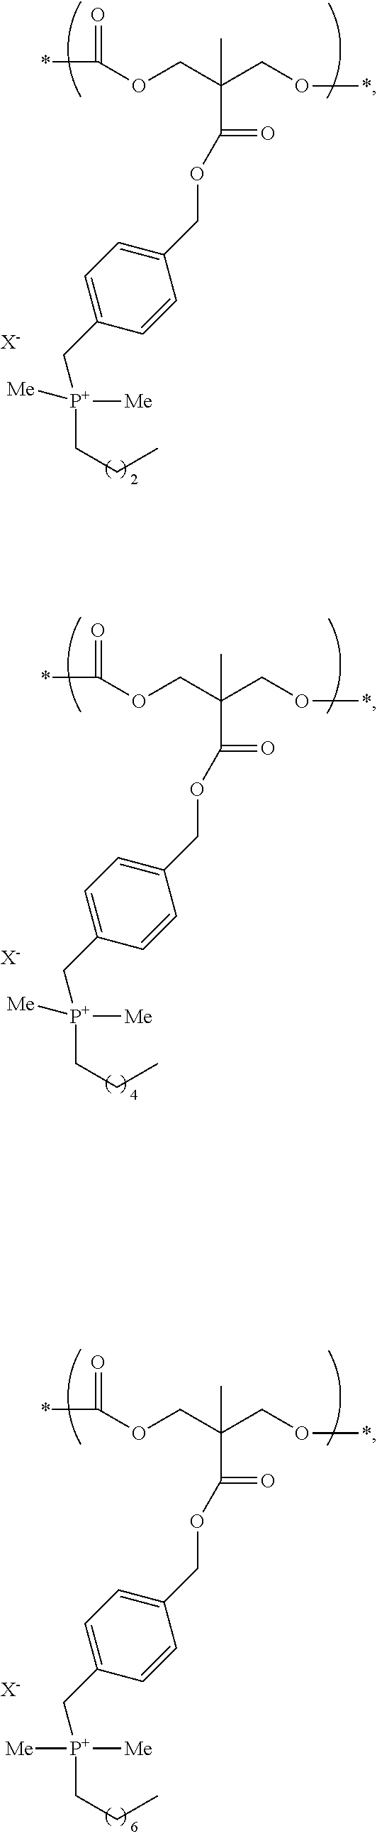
[X-].*C(OCC(CO*)(C)C(OCC1=CC=C(C[P+](CCC)([Me])[Me])C=C1)=O)=O.[X-].*C(OCC(CO*)(C)C(OCC1=CC=C(C[P+](CCC)([Me])[Me])C=C1)=O)=O.[X-].*C(OCC(CO*)(C)C(OCC1=CC=C(C[P+](CCC)([Me])[Me])C=C1)=O)=O
